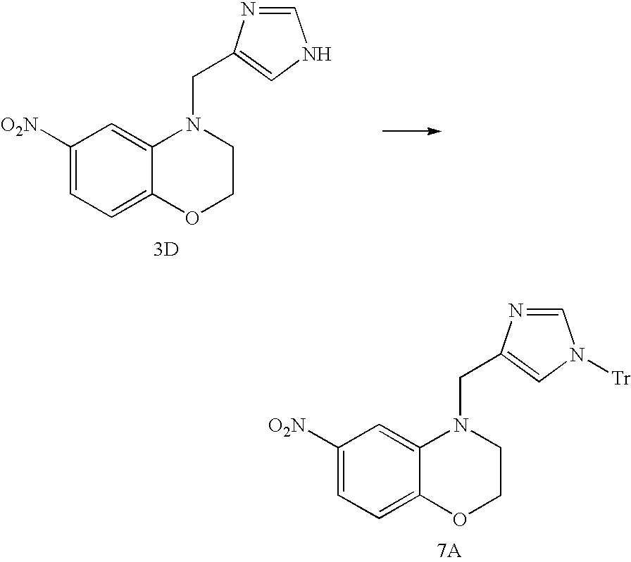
C1([O2N])=CC=C2C(=C1)N(CC1=CN([Tr])C=N1)CCO2.[7A].C1([O2N])=CC=C2C(=C1)N(CC1=CNC=N1)CCO2.[3D]
